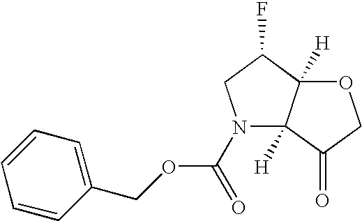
O1C2([H])C([H])(C(=O)C1)N(C(OCC1=CC=CC=C1)=O)CC2F
